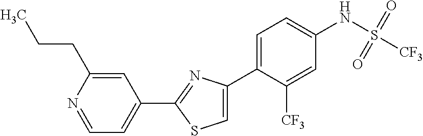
C1(C2=NC(C3=CC=C(NS([CF3])(=O)=O)C=C3[CF3])=CS2)=CC=NC(CCC)=C1
